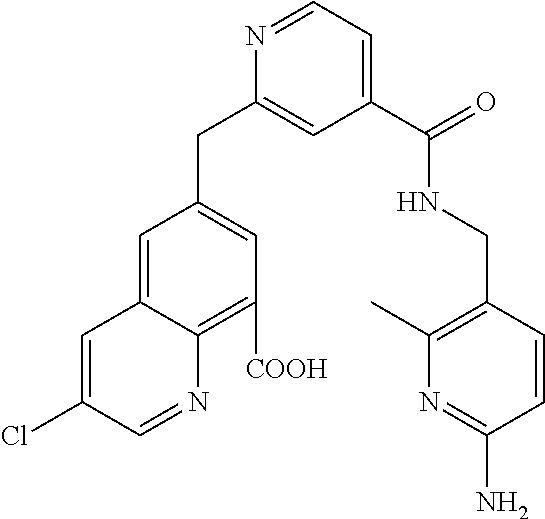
N1=CC=C(C(NCC2=C(C)N=C(N)C=C2)=O)C=C1CC1=CC([COOH])=C2C(=C1)C=C(Cl)C=N2
